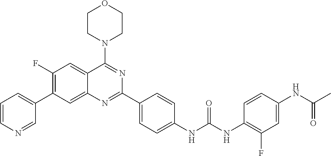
C1(F)=C(C2=CC=CN=C2)C=C2C(=C1)C(N1CCOCC1)=NC(C1=CC=C(NC(NC3=C(F)C=C(NC(C)=O)C=C3)=O)C=C1)=N2
